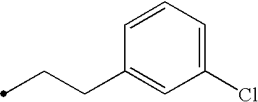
C(CC1=CC(Cl)=CC=C1)C
